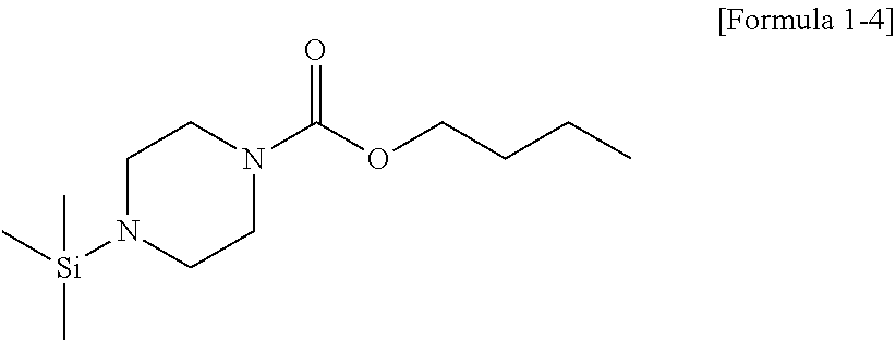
C1N([Si](C)(C)C)CCN(C(OCCCC)=O)C1
